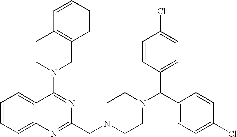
C1=CC=C2C(=C1)C(N1CC3=C(CC1)C=CC=C3)=NC(CN1CCN(C(C3=CC=C(Cl)C=C3)C3=CC=C(Cl)C=C3)CC1)=N2
